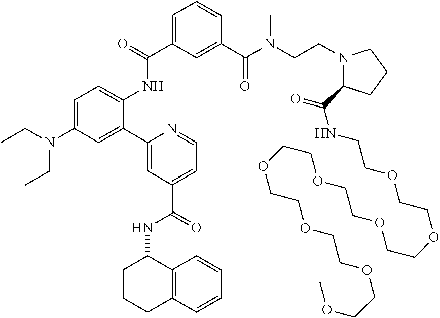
C1=C(N(CC)CC)C=C(C2=CC(C(=O)NC3CCCC4=C3C=CC=C4)=CC=N2)C(NC(C2=CC=CC(C(N(CCN3C(C(=O)NCCOCCOCCOCCOCCOCCOCCOCCOC)CCC3)C)=O)=C2)=O)=C1
